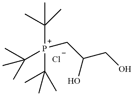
[P+](CC(CO)O)(C(C)(C)C)(C(C)(C)C)C(C)(C)C.[Cl-]
